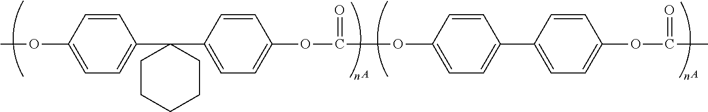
C1(OC)=CC=C(C2(C3=CC=C(OC(OC4=CC=C(C5=CC=C(OC(=O)C)C=C5)C=C4)=O)C=C3)CCCCC2)C=C1.[A].[A]
